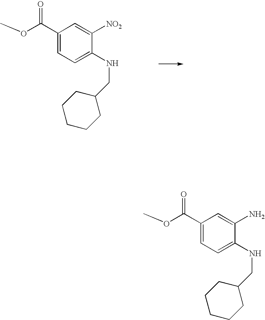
C1(C(OC)=O)=CC=C(NCC2CCCCC2)C([NO2])=C1.C1(C(OC)=O)=CC=C(NCC2CCCCC2)C(N)=C1
